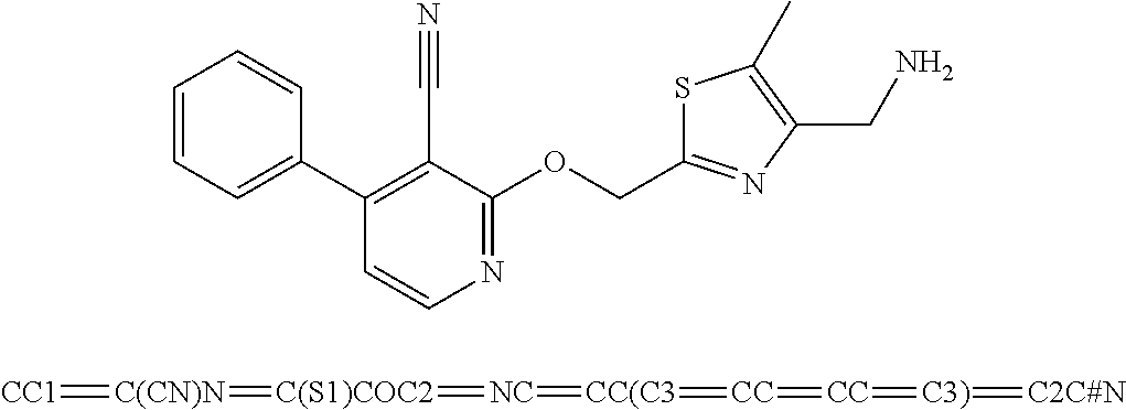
C1=CC=C(C2=C(C#N)C(OCC3=NC(CN)=C(C)S3)=NC=C2)C=C1.[CC1]=[C(CN)N]=[C(S1)COC2]=[NC]=[CC(C3]=[CC]=[CC]=[C3)]=[C2C#N]
